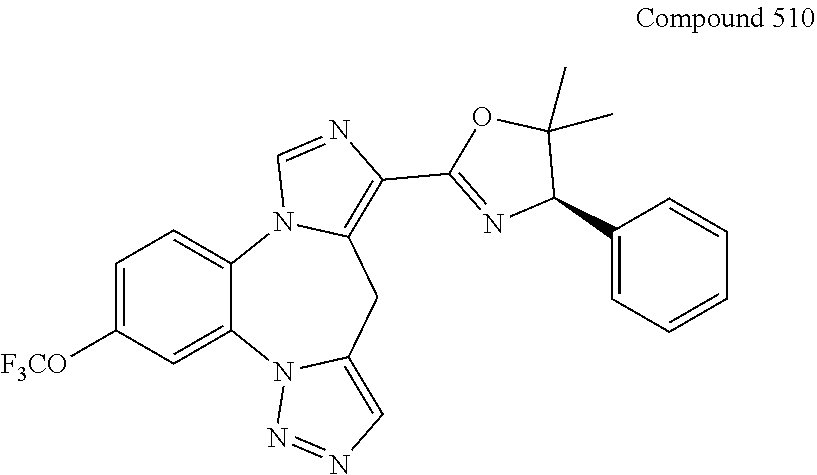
C1=C([F3CO])C=C2C(=C1)N1C(=C(C3=NC(C4=CC=CC=C4)C(C)(C)O3)N=C1)CC1=CN=NN21
